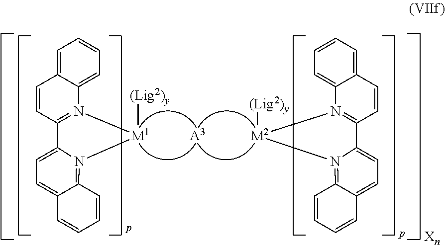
[M1]1([(Lig2)y])N2=C(C=CC3=CC=CC=C32)C2=CC=C3C(=N12)C=CC=C3.[A3].[M2]1([(Lig2)y])N2=C(C=CC3=CC=CC=C32)C2=CC=C3C(=N12)C=CC=C3
